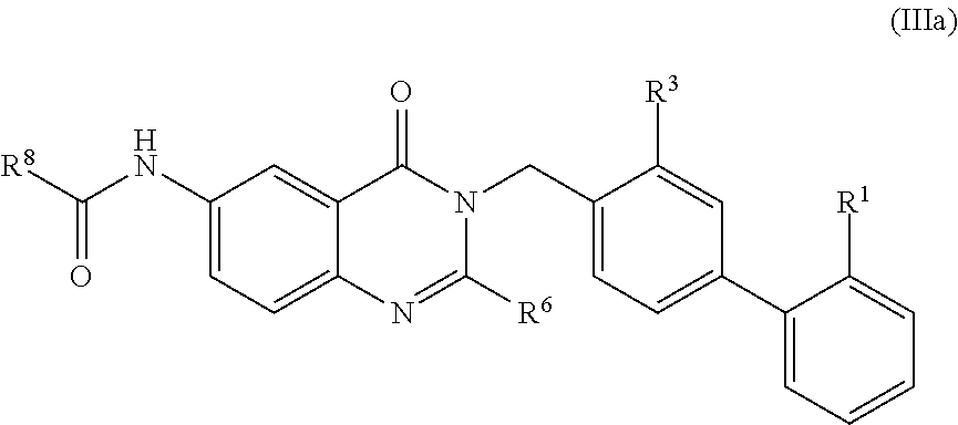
C1(NC([R8])=O)=CC=C2C(=C1)C(=O)N(CC1=CC=C(C3=CC=CC=C3[R1])C=C1[R3])C([R6])=N2
